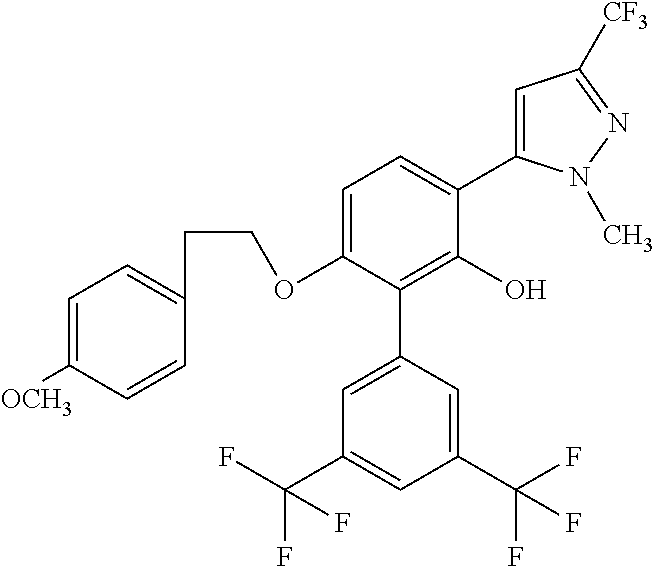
C1(OCCC2=CC=C([OCH3])C=C2)=CC=C(C2=CC([CF3])=NN2C)C(O)=C1C1=CC(C(F)(F)F)=CC(C(F)(F)F)=C1
